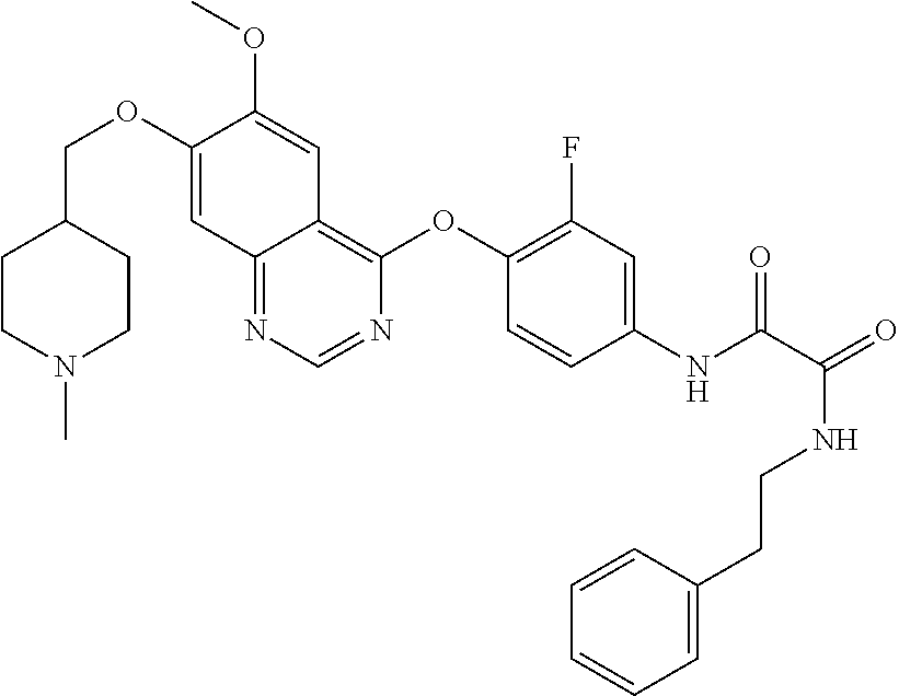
C1(COC2=CC3=NC=NC(OC4=C(F)C=C(NC(=O)C(NCCC5=CC=CC=C5)=O)C=C4)=C3C=C2OC)CCN(C)CC1
